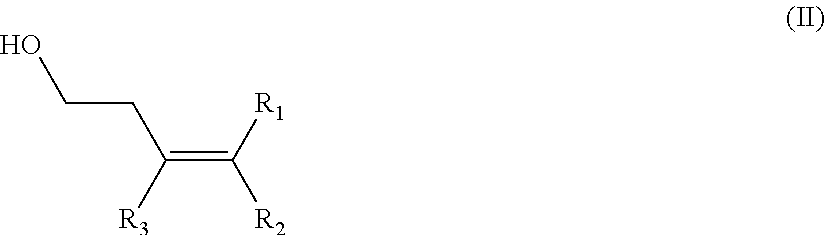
OCCC(=C([R2])[R1])[R3]
